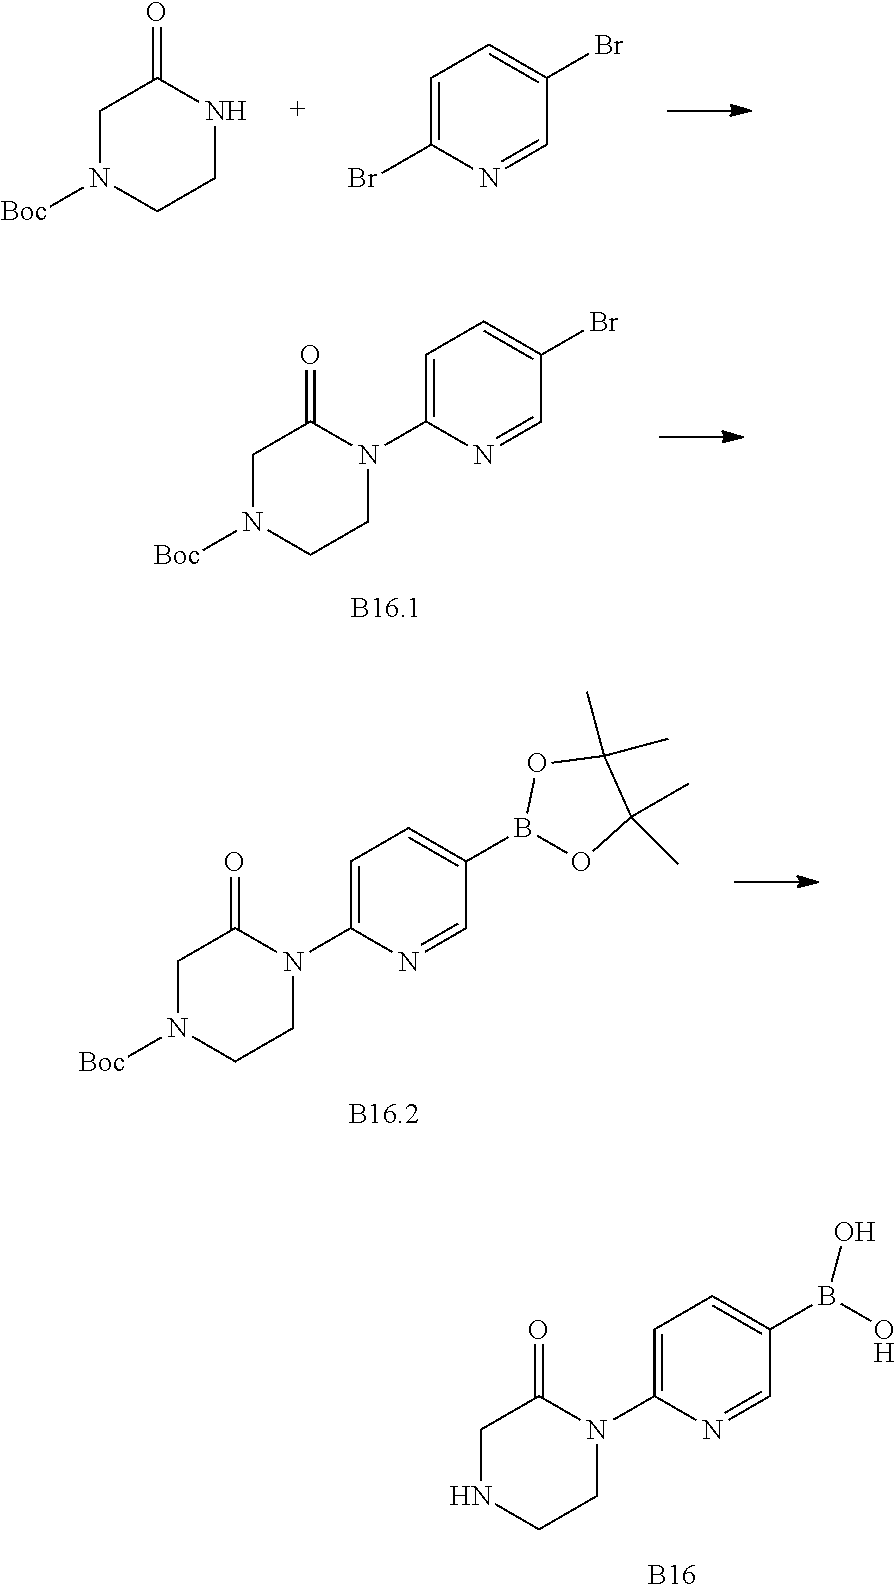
C1=NC(N2CCNCC2=O)=CC=C1B(O)O.[B16].C1=NC(Br)=CC=C1Br.C1N([Boc])CCNC1=O.C1=NC(N2CCN([Boc])CC2=O)=CC=C1Br.C1=NC(N2CCN([Boc])CC2=O)=CC=C1B1OC(C)(C)C(C)(C)O1
